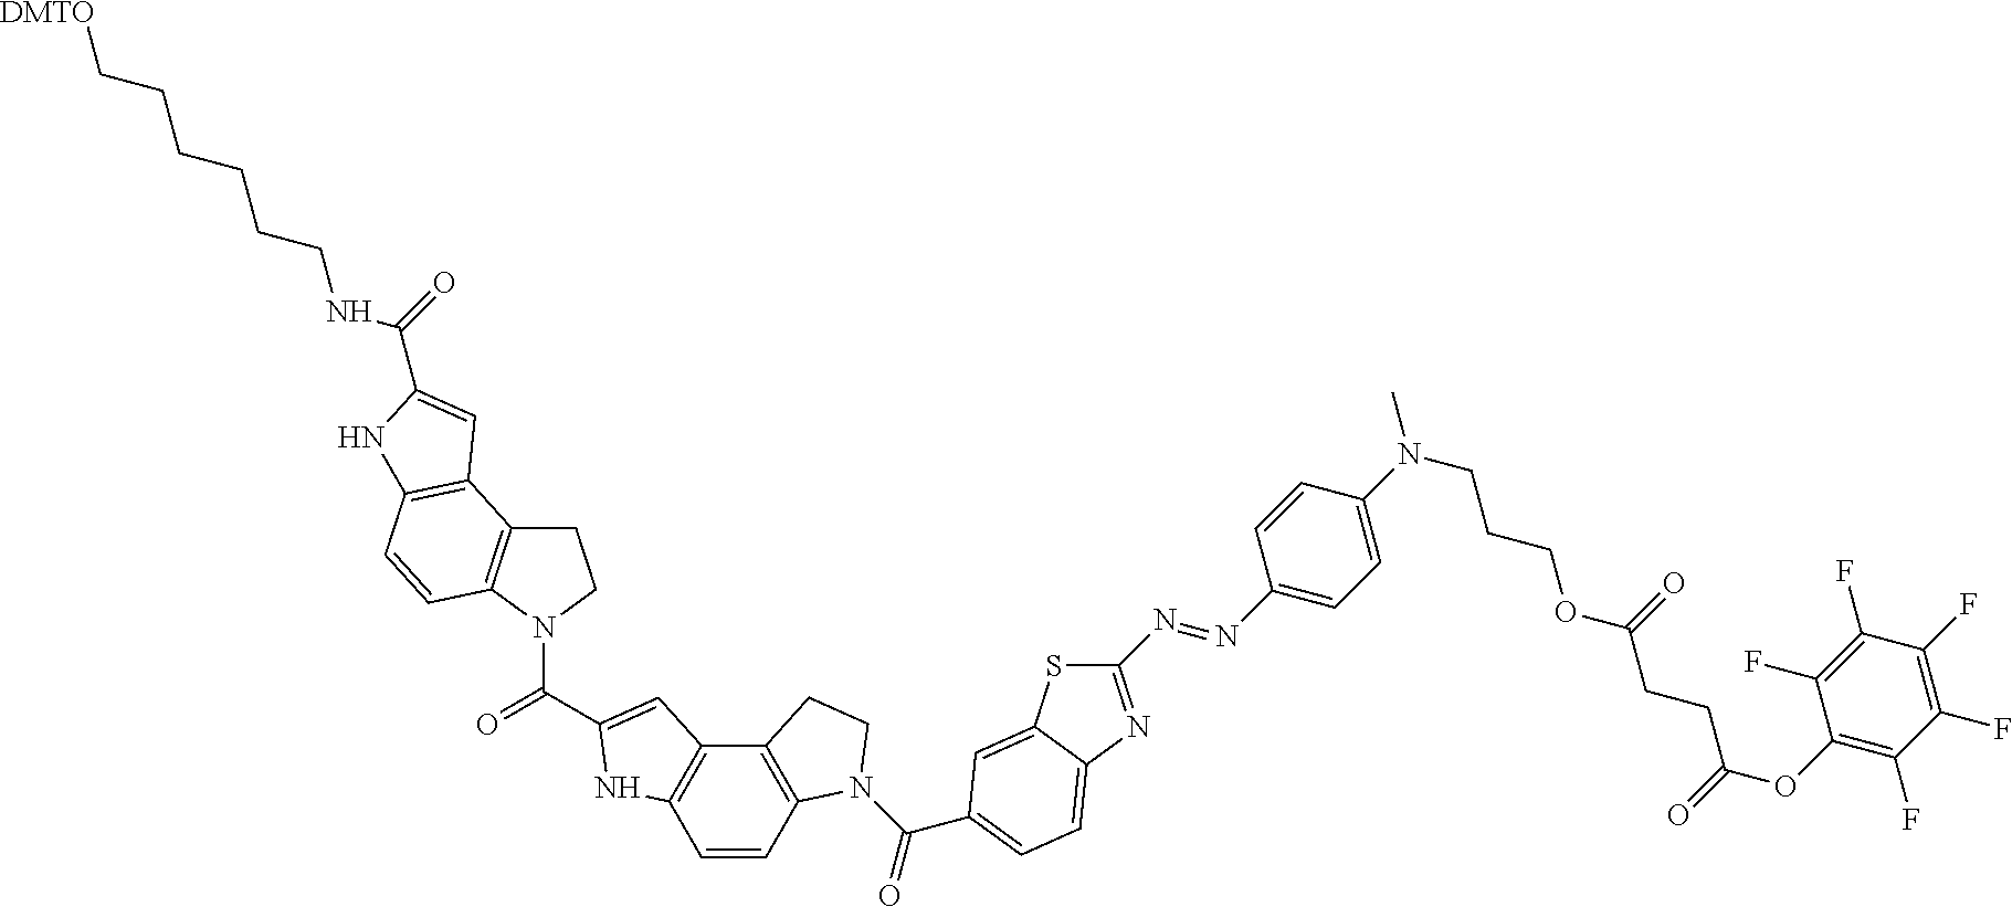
C1C2=C(N(C(=O)C3=CC4=C(C=CC5=C4CCN5C(=O)C4=CC=C5C(=C4)SC(N=NC4=CC=C(N(CCCOC(CCC(OC6=C(F)C(F)=C(F)C(F)=C6F)=O)=O)C)C=C4)=N5)N3)C1)C=CC1=C2C=C(C(=O)NCCCCCC[DMTO])N1
